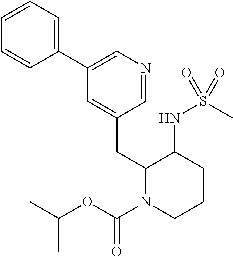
C1(C2=CN=CC(CC3N(C(OC(C)C)=O)CCCC3NS(C)(=O)=O)=C2)=CC=CC=C1
